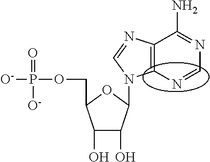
C1(O)C(O)C(N2C3=C(C(N)=NC=N3)N=C2)OC1COP([O-])([O-])=O
